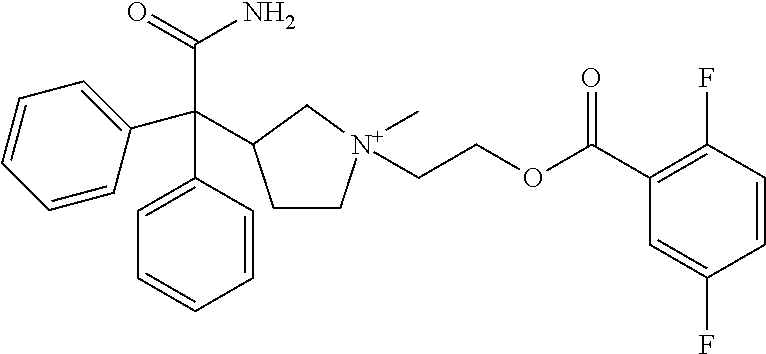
C1C[N+](C)(CCOC(C2=C(F)C=CC(F)=C2)=O)CC1C(C1=CC=CC=C1)(C(=O)N)C1=CC=CC=C1
